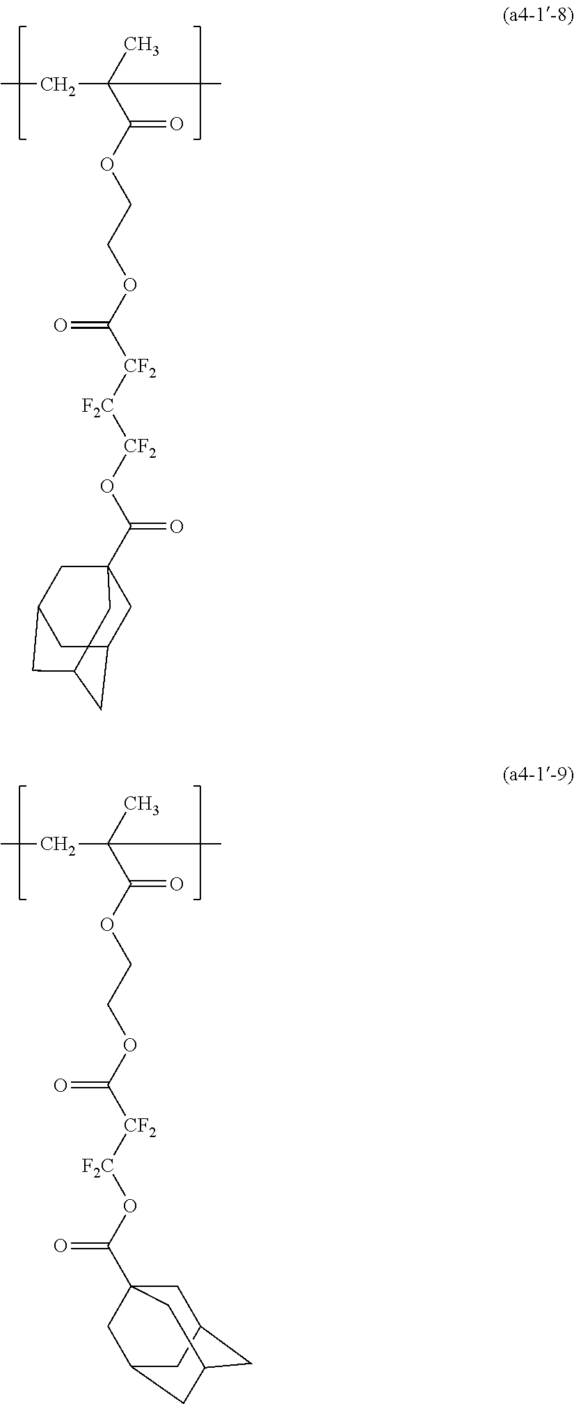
CCC(C(OCCOC([CF2][F2C][CF2]OC(=O)C12CC3CC(CC(C1)C3)C2)=O)=O)(C)C.CCC(C(OCCOC([CF2][F2C]OC(=O)C12CC3CC(CC(C1)C3)C2)=O)=O)(C)C
